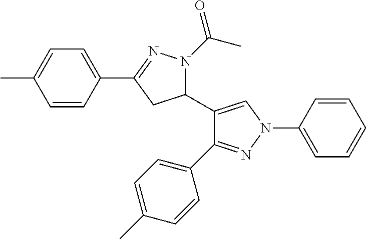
C1(C2=CN(C3=CC=CC=C3)N=C2C2=CC=C(C)C=C2)N(C(=O)C)N=C(C2=CC=C(C)C=C2)C1
